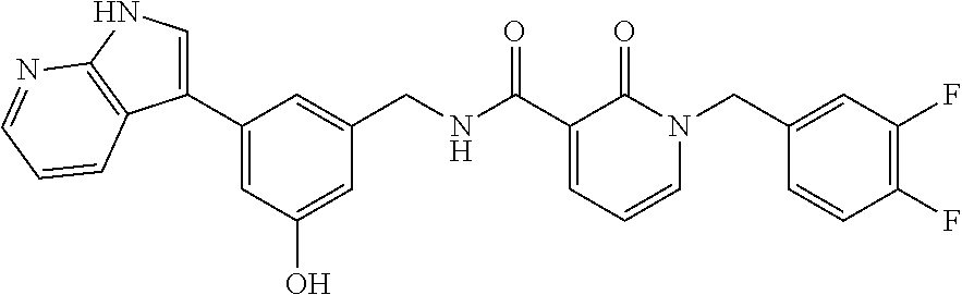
C1=C(O)C=C(C2=CNC3=C2C=CC=N3)C=C1CNC(C1=CC=CN(CC2=CC(F)=C(F)C=C2)C1=O)=O
